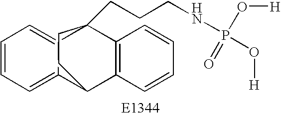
C1=CC=C2C(=C1)C1(CCCNP(O[H])(O[H])=O)C3=C(C2CC1)C=CC=C3
